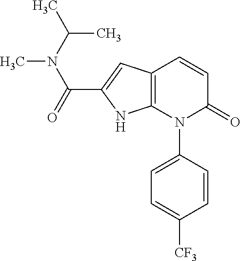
C1=CC(N2C(=O)C=CC3=C2NC(C(=O)N(C(C)C)C)=C3)=CC=C1[CF3]
